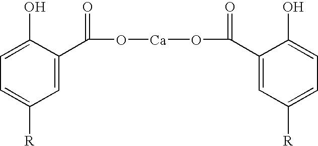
C1=C(C(=O)O[Ca]OC(=O)C2=CC([R])=CC=C2O)C(O)=CC=C1[R]
